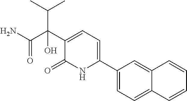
C12=CC(C3=CC=C(C(C(=O)N)(O)C(C)C)C(=O)N3)=CC=C1C=CC=C2
